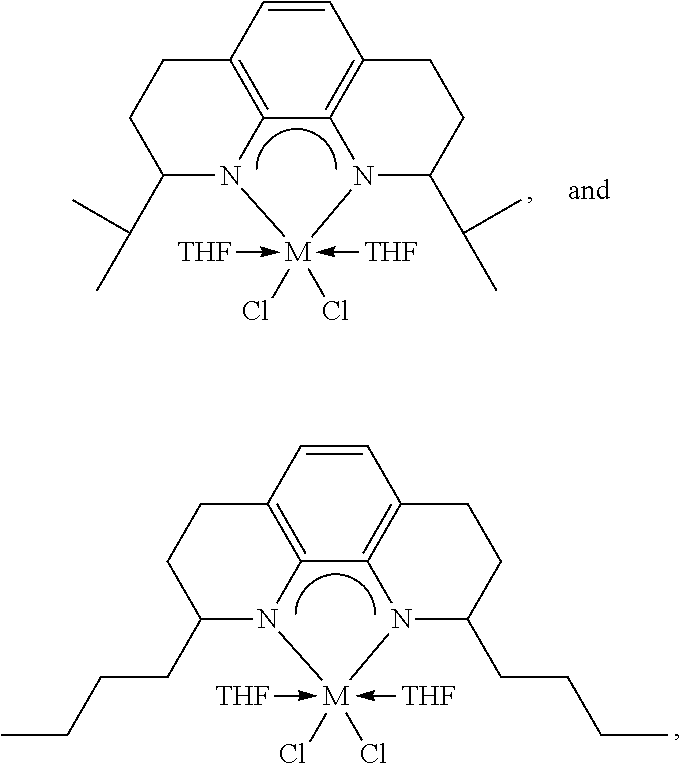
C1=CC2=C3C4=C1CCC(C(C)C)N4[M](-[THF])(-[THF])(Cl)(Cl)N3C(C(C)C)CC2.C1=CC2=C3C4=C1CCC(CCCC)N4[M](-[THF])(-[THF])(Cl)(Cl)N3C(CCCC)CC2
